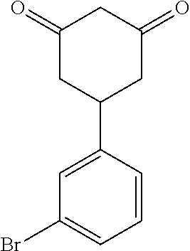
C1(=O)CC(C2=CC(Br)=CC=C2)CC(=O)C1
